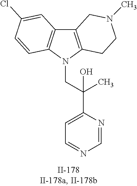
C12=C(N(CC(C3=CC=NC=N3)(C)O)C3=C1C=C(Cl)C=C3)CCN(C)C2
